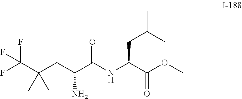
FC(C(CC(C(NC(C(OC)=O)CC(C)C)=O)N)(C)C)(F)F
